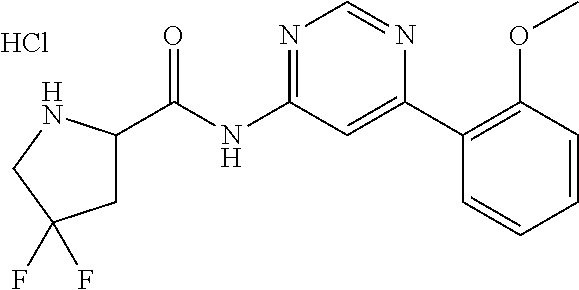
C1C(C(NC2=NC=NC(C3=C(OC)C=CC=C3)=C2)=O)NCC1(F)F.Cl
